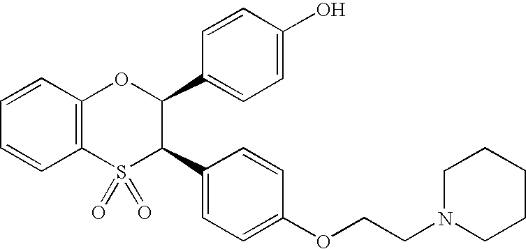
C1=CC2=C(C=C1)S(=O)(=O)C(C1=CC=C(OCCN3CCCCC3)C=C1)C(C1=CC=C(O)C=C1)O2
